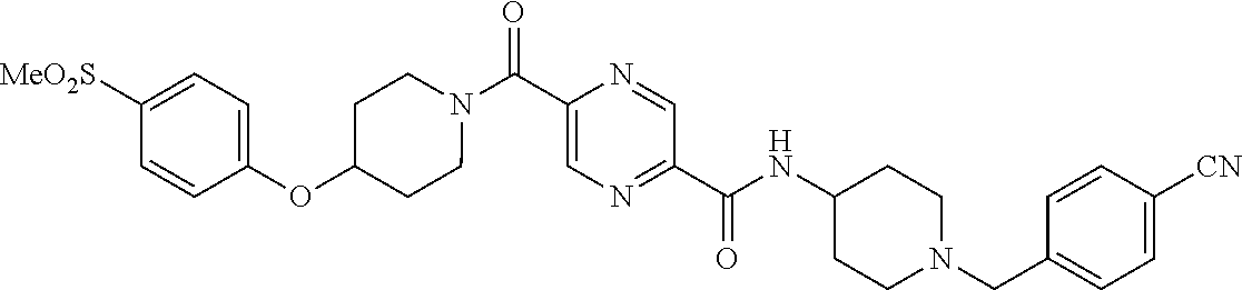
N(C(C1=NC=C(C(=O)N2CCC(OC3=CC=C([SO2Me])C=C3)CC2)N=C1)=O)C1CCN(CC2=CC=C([CN])C=C2)CC1
